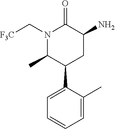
C1(C)=CC=CC=C1C1C(C)N(C[F3C])C(=O)C(N)C1
